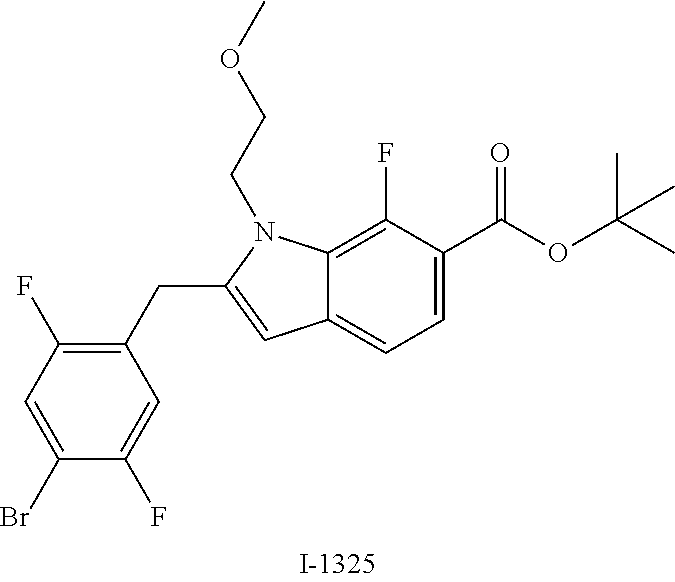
C1=C(C(OC(C)(C)C)=O)C(F)=C2C(=C1)C=C(CC1=C(F)C=C(Br)C(F)=C1)N2CCOC
